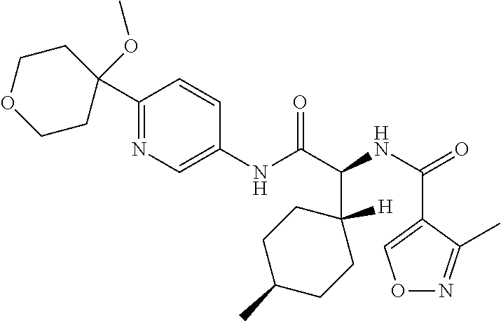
N(C(C1([H])CCC(C)CC1)C(=O)NC1=CN=C(C2(OC)CCOCC2)C=C1)C(=O)C1=CON=C1C
